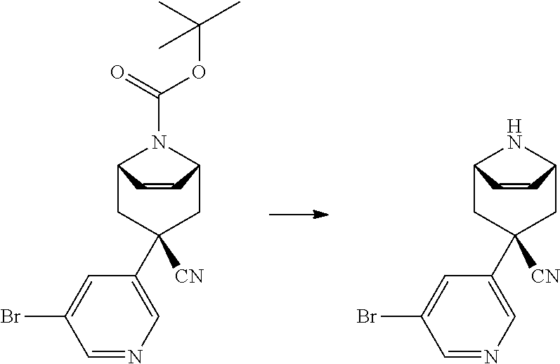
C1([CN])(C2=CN=CC(Br)=C2)CC2N(C(=O)OC(C)(C)C)C(C1)C=C2.C1([CN])(C2=CN=CC(Br)=C2)CC2NC(C1)C=C2
